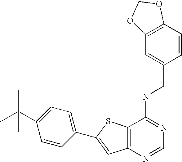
C12=C(N=CN=C1NCC1=CC3=C(C=C1)OCO3)C=C(C1=CC=C(C(C)(C)C)C=C1)S2
